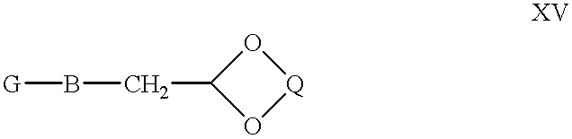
[G]BCC1O[Q]O1
